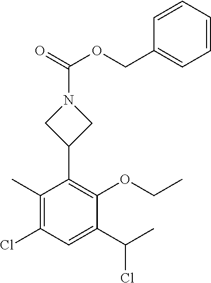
C1(C)=C(Cl)C=C(C(C)Cl)C(OCC)=C1C1CN(C(=O)OCC2=CC=CC=C2)C1
